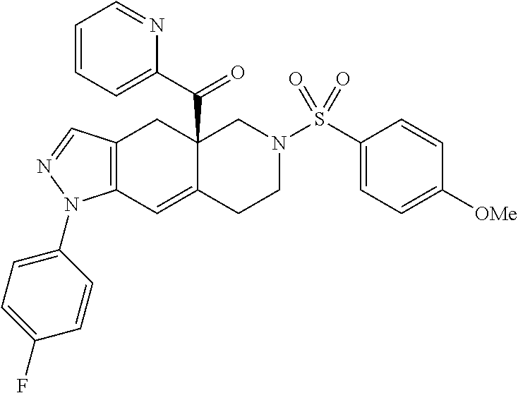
C12=C(C=C3C(C(C4=CC=CC=N4)=O)(C1)CN(S(C1=CC=C([OMe])C=C1)(=O)=O)CC3)N(C1=CC=C(F)C=C1)N=C2
